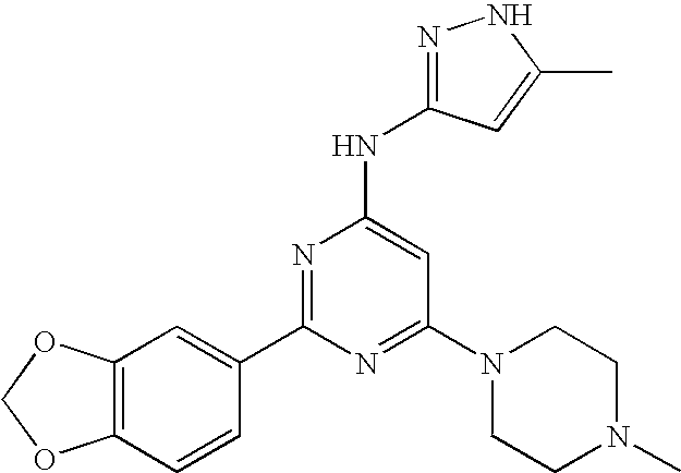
C12=C(C=CC(C3=NC(NC4=NNC(C)=C4)=CC(N4CCN(C)CC4)=N3)=C1)OCO2
